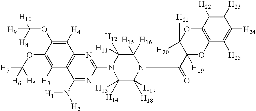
C1([H4])=C(OC([H10])([H8])[H9])C(OC([H7])([H5])[H6])=C([H3])C2=C1N=C(N1C([H14])([H13])C([H17])([H18])N(C(C3([H19])OC4=C(OC3([H21])[H20])C([H22])=C([H23])C([H24])=C4[H25])=O)C([H16])([H15])C1([H12])[H11])N=C2N([H2])[H1]
